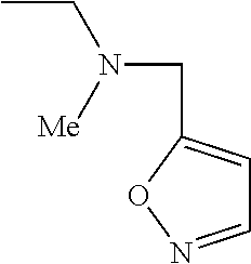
CCN(CC1=CC=NO1)[Me]
